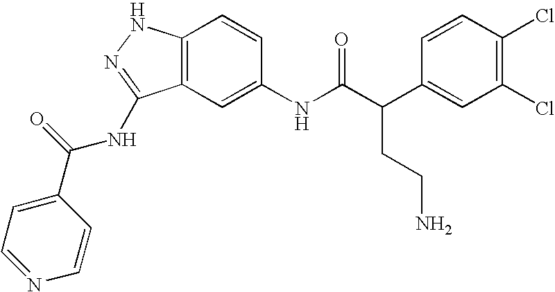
C12=C(C=C(NC(C(C3=CC(Cl)=C(Cl)C=C3)CCN)=O)C=C1)C(NC(C1=CC=NC=C1)=O)=NN2
